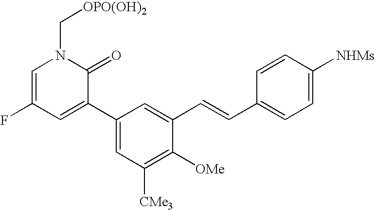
C1=C(F)C=C(C2=CC([CMe3])=C([OMe])C(C=CC3=CC=C([NHMs])C=C3)=C2)C(=O)N1C[OPO(OH)2]
